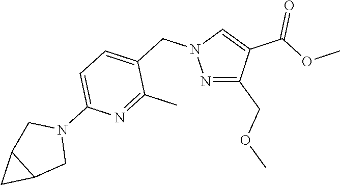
N1=C(COC)C(C(=O)OC)=CN1CC1=CC=C(N2CC3C(C2)C3)N=C1C
